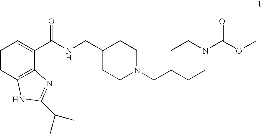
C1=CC2=C(C(C(NCC3CCN(CC4CCN(C(OC)=O)CC4)CC3)=O)=C1)N=C(C(C)C)N2
